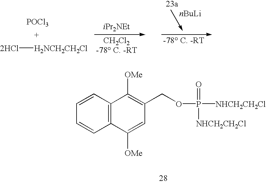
C1=CC=CC2=C1C([OMe])=C(COP(=O)([NHCH2CH2Cl])[NHCH2CH2Cl])C=C2[OMe].[POCl3].[-78 C. -RT].[CH2Cl2-78 C. -RT].[2HCl][H2NCH2CH2Cl]
